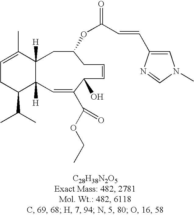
C1=C(C)C2([H])C([H])(C(C(C)C)C1)C=C(C(OCC)=O)C(O)C=CCC(OC(=O)C=CC1=CN(C)C=N1)C2
